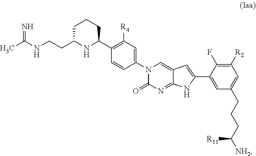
CC(NCCC1NC(C2=C([R4])C=C(N3C(=O)N=C4C(=C3)C=C(C3=CC(CCCC([NH2])[R11])=CC([R2])=C3F)N4)C=C2)CCC1)=N
